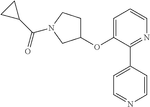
C1(OC2=CC=CN=C2C2=CC=NC=C2)CCN(C(C2CC2)=O)C1
